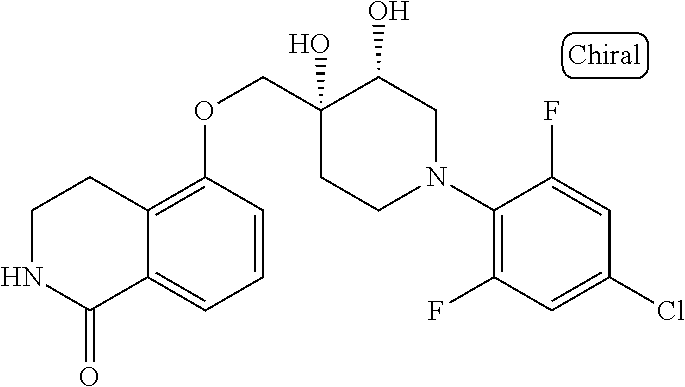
C1(N2CC(O)C(O)(COC3=C4C(=CC=C3)C(=O)NCC4)CC2)=C(F)C=C(Cl)C=C1F
